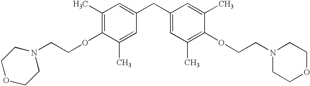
C1(C)=C(OCCN2CCOCC2)C(C)=CC(CC2=CC(C)=C(OCCN3CCOCC3)C(C)=C2)=C1
